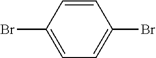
C1=C(Br)C=CC(Br)=C1
